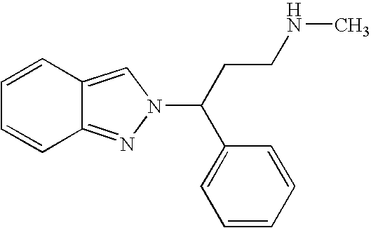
C1=CC2=CN(C(C3=CC=CC=C3)CCNC)N=C2C=C1
